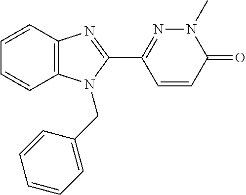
C1=CC2=C(C=C1)N=C(C1=NN(C)C(=O)C=C1)N2CC1=CC=CC=C1
